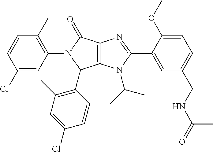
C12=C(N(C(C)C)C(C3=CC(CNC(=O)C)=CC=C3OC)=N1)C(C1=C(C)C=C(Cl)C=C1)N(C1=C(C)C=CC(Cl)=C1)C2=O
